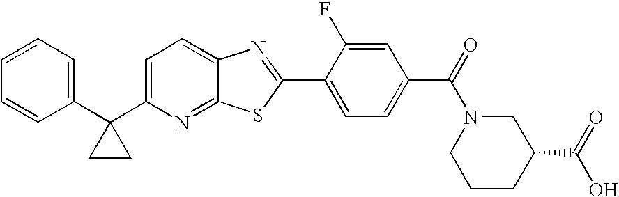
C1=CC=C(C2(C3=CC=C4C(=N3)SC(C3=CC=C(C(N5CCCC(C(=O)O)C5)=O)C=C3F)=N4)CC2)C=C1
